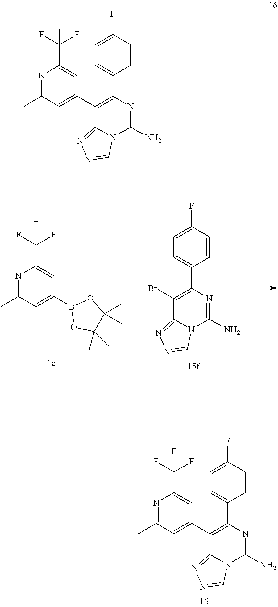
N12C=NN=C1C(C1=CC(C)=NC(C(F)(F)F)=C1)=C(C1=CC=C(F)C=C1)N=C2N.N12C=NN=C1C(C1=CC(C)=NC(C(F)(F)F)=C1)=C(C1=CC=C(F)C=C1)N=C2N.C1=NN=C2N1C(N)=NC(C1=CC=C(F)C=C1)=C2Br.C1(C)(C)C(C)(C)OB(C2=CC(C)=NC(C(F)(F)F)=C2)O1
